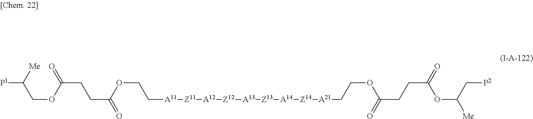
C([P1])(COC(CCC(=O)OCC[A11][Z11][A12][Z12][A13][Z13][A14][Z14][A21]CCOC(CCC(=O)OC(C[P2])[Me])=O)=O)[Me]
